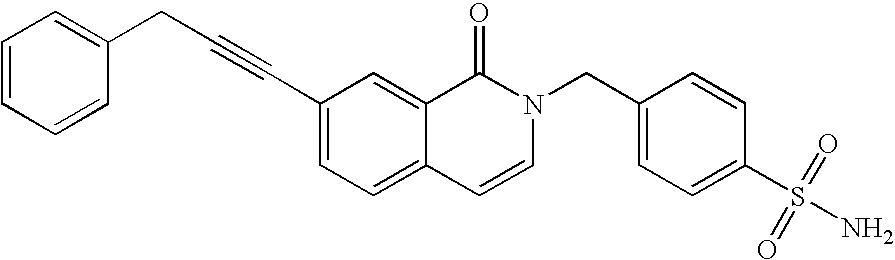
C1=CC=CC(CC#CC2=CC=C3C(=C2)C(=O)N(CC2=CC=C(S(N)(=O)=O)C=C2)C=C3)=C1
